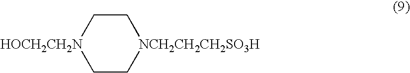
C1C[NCH2CH2CH2SO3H]CC[HOCH2CH2N]1
